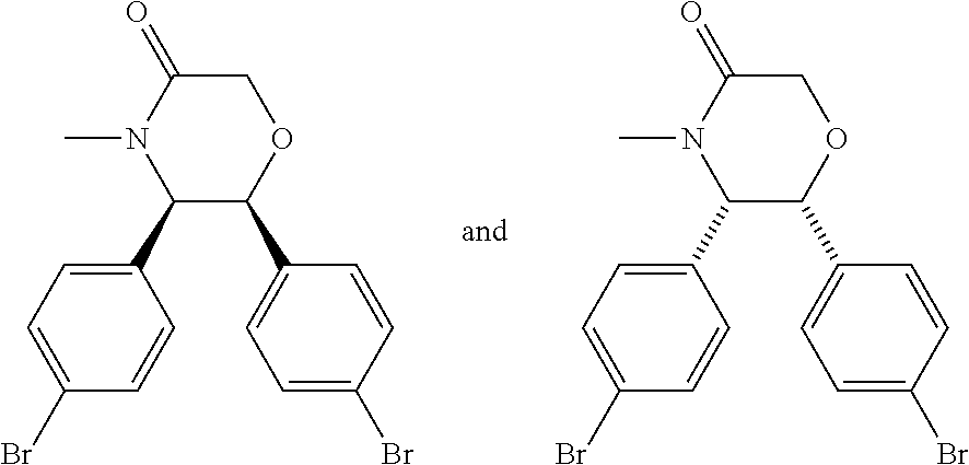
C1(C2=CC=C(Br)C=C2)C(C2=CC=C(Br)C=C2)OCC(=O)N1C.C1(C2=CC=C(Br)C=C2)C(C2=CC=C(Br)C=C2)OCC(=O)N1C
